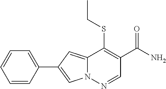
N12C(=CC(C3=CC=CC=C3)=C1)C(SCC)=C(C(N)=O)C=N2
